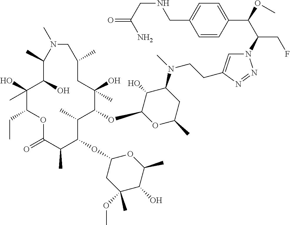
C1(O)(C)C(CC)OC(=O)C(C)C(OC2CC(OC)(C)C(O)C(C)O2)C(C)C(OC2OC(C)CC(N(C)CCC3=CN(C(C(OC)C4=CC=C(CNCC(=O)N)C=C4)CF)N=N3)C2O)C(O)(C)CC(C)CN(C)C(C)C1O
